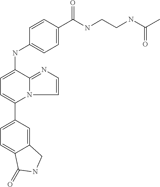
C12=CC(C3=CC=C(NC4=CC=C(C(=O)NCCNC(C)=O)C=C4)C4=NC=CN34)=CC=C1C(=O)NC2
